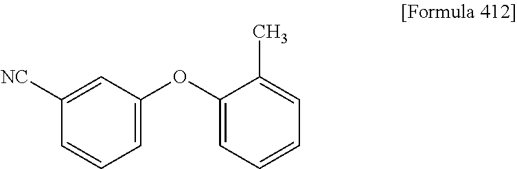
C1([NC])=CC(OC2=CC=CC=C2C)=CC=C1
